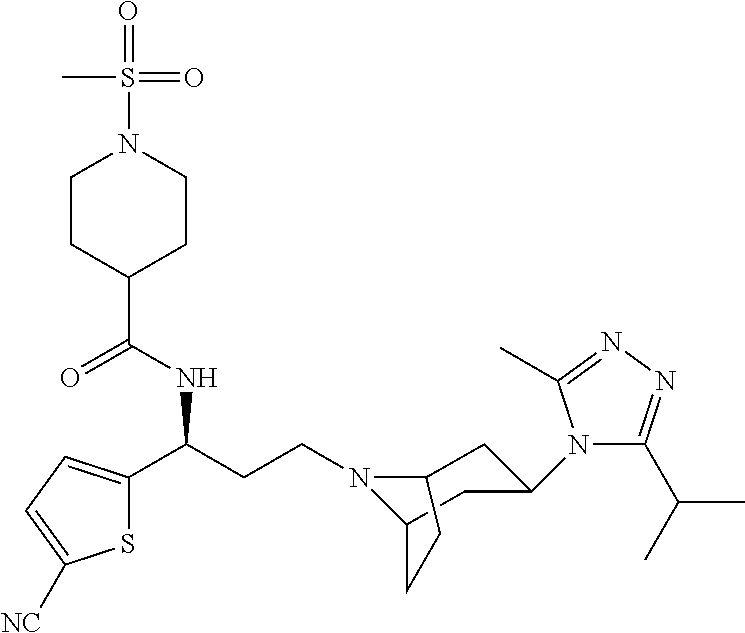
N1(CCC(C2=CC=C([NC])S2)NC(C2CCN(S(=O)(C)=O)CC2)=O)C2CC(N3C(C(C)C)=NN=C3C)CC1CC2
